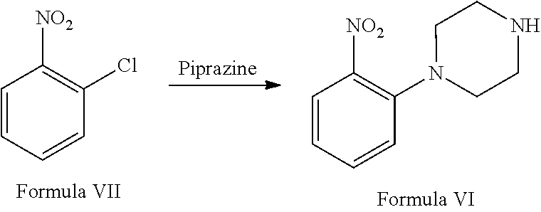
C1=CC=CC(Cl)=C1[NO2].C1=CC=CC(N2CCNCC2)=C1[NO2]
